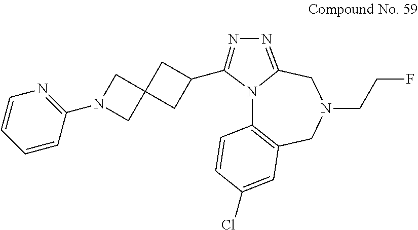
N12C3=C(CN(CCF)CC1=NN=C2C1CC2(CN(C4=NC=CC=C4)C2)C1)C=C(Cl)C=C3
